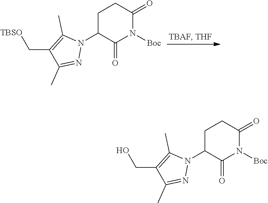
C1C(N2C(C)=C(C[TBSO])C(C)=N2)C(=O)N([Boc])C(=O)C1.C1C(N2C(C)=C(CO)C(C)=N2)C(=O)N([Boc])C(=O)C1
